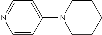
C1=CC(N2CCCCC2)=CC=N1
